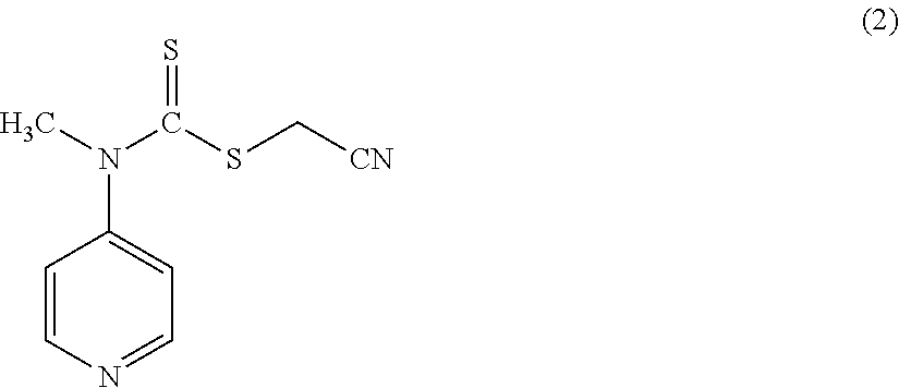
C1=CN=CC=C1N(C)C(SC[CN])=S
